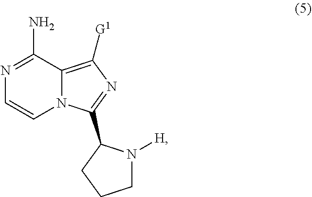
N12C(=C([G1])N=C1C1N([H])CCC1)C(N)=NC=C2
